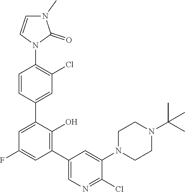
C1=CC(C2=CC(F)=CC(C3=CN=C(Cl)C(N4CCN(C(C)(C)C)CC4)=C3)=C2O)=CC(Cl)=C1N1C(=O)N(C)C=C1
